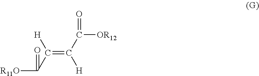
[R11O]C(C(=C([H])C([OR12])=O)[H])=O
